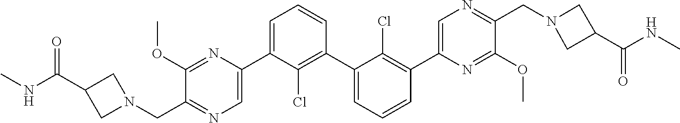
C(NC)(=O)C1CN(CC2=NC=C(C3=C(Cl)C(C4=C(Cl)C(C5=CN=C(CN6CC(C(NC)=O)C6)C(OC)=N5)=CC=C4)=CC=C3)N=C2OC)C1
